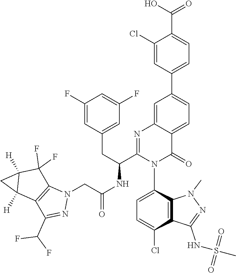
N1(C)N=C(NS(C)(=O)=O)C2=C1C(N1C(C(CC3=CC(F)=CC(F)=C3)NC(CN3N=C(C(F)F)C4=C3C(F)(F)C3([H])C4([H])C3)=O)=NC3=CC(C4=CC=C(C(O)=O)C(Cl)=C4)=CC=C3C1=O)=CC=C2Cl
